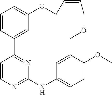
C1=CC2=CC(=C1)OCC=CCOCC1=CC(=CC=C1OC)NC1=NC=CC2=N1
